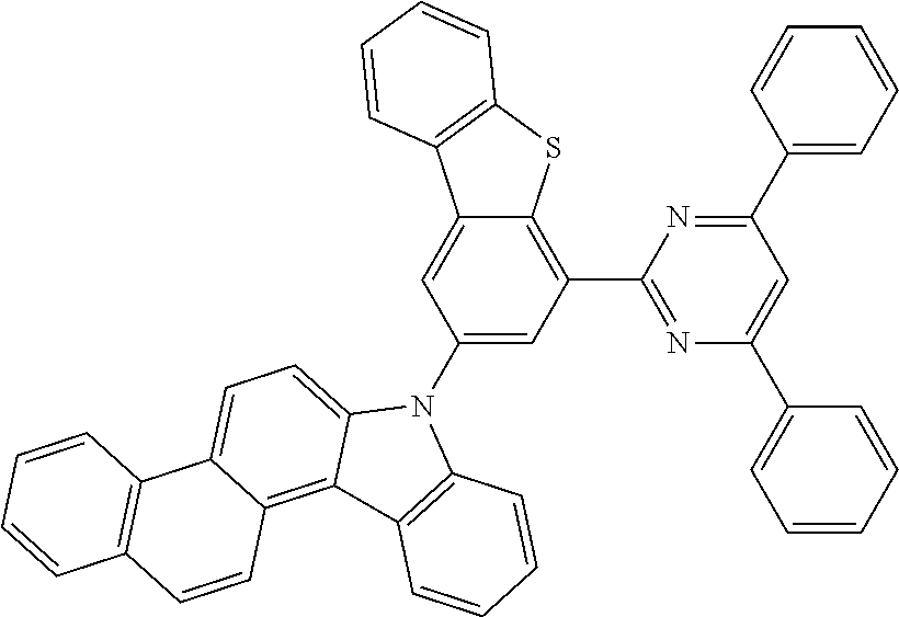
C1(C2=CC=CC=C2)=NC(C2=C3C(=CC(N4C5=CC=C6C(=C5C5=C4C=CC=C5)C=CC4=C6C=CC=C4)=C2)C2=C(S3)C=CC=C2)=NC(C2=CC=CC=C2)=C1
